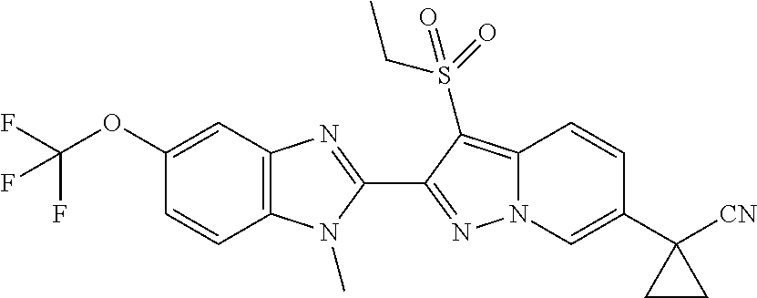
C1(C2=NN3C(=C2S(=O)(CC)=O)C=CC(C2([CN])CC2)=C3)=NC2=C(N1C)C=CC(OC(F)(F)F)=C2
